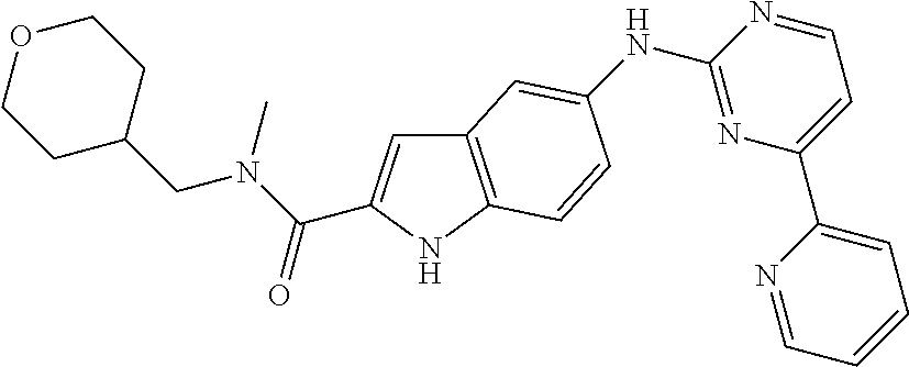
C12=C(NC(C(N(CC3CCOCC3)C)=O)=C1)C=CC(NC1=NC(C3=CC=CC=N3)=CC=N1)=C2
